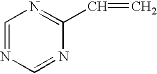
C1=NC=NC(C=C)=N1
